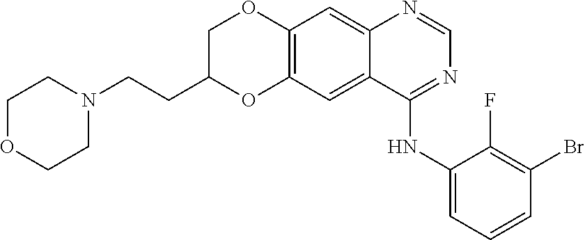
C12=C(C=C3C(=C1)N=CN=C3NC1=CC=CC(Br)=C1F)OC(CCN1CCOCC1)CO2
